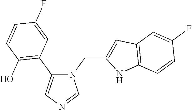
N1(CC2=CC3=C(N2)C=CC(F)=C3)C(C2=C(O)C=CC(F)=C2)=CN=C1
